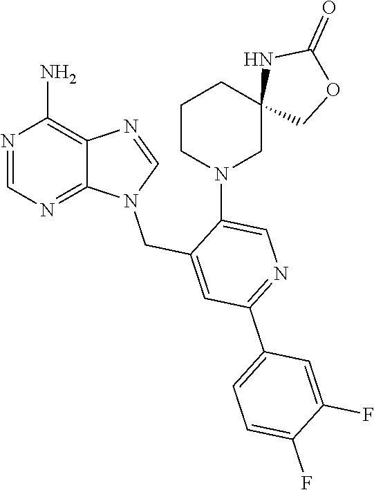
N1(CC2=CC(C3=CC=C(F)C(F)=C3)=NC=C2N2CC3(CCC2)COC(=O)N3)C2=NC=NC(N)=C2N=C1
